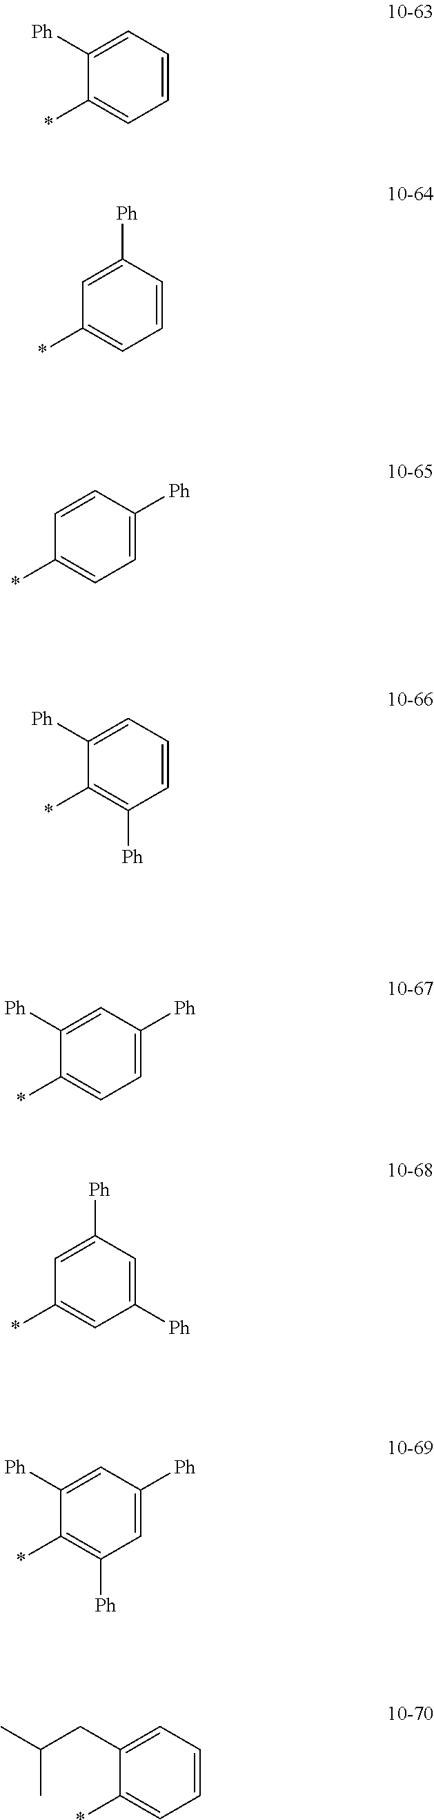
C1=CC=C([Ph])C(*)=C1.C1=CC([Ph])=CC(*)=C1.C1=C([Ph])C=CC(*)=C1.C1=CC=C([Ph])C(*)=C1[Ph].C1=C([Ph])C=C([Ph])C(*)=C1.C1([Ph])=CC([Ph])=CC(*)=C1.C1=C([Ph])C=C([Ph])C(*)=C1[Ph].C1=CC=C(CC(C)C)C(*)=C1
